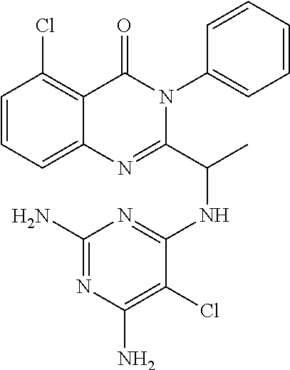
C1=CC=C2C(=C1Cl)C(=O)N(C1=CC=CC=C1)C(C(C)NC1=NC(N)=NC(N)=C1Cl)=N2
